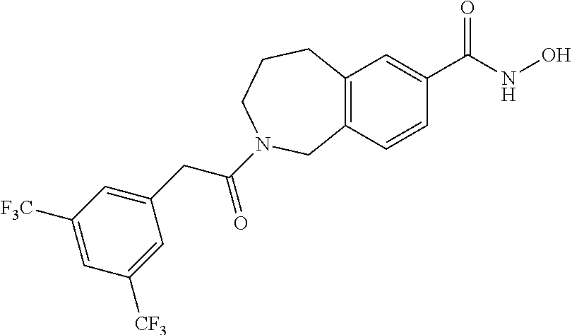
C12=C(C=C(C(NO)=O)C=C1)CCCN(C(=O)CC1=CC([F3C])=CC([CF3])=C1)C2
